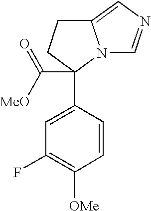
C1=CC(C2(C([OMe])=O)N3C(=CN=C3)CC2)=CC(F)=C1[OMe]
